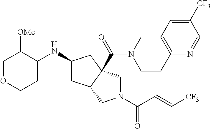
C1OCCC(NC2CC3C(C(=O)N4CCC5=C(C4)C=C([CF3])C=N5)(C2)CN(C(=O)C=C[CF3])C3)C1[OMe]
